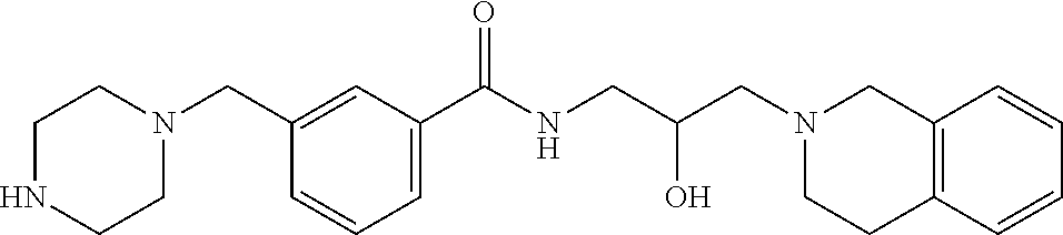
C1(CN2CCNCC2)=CC(C(NCC(CN2CCC3=C(C2)C=CC=C3)O)=O)=CC=C1
